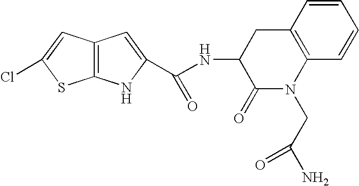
C12=C(NC(C(NC3C(=O)N(CC(N)=O)C4=C(C3)C=CC=C4)=O)=C1)SC(Cl)=C2
